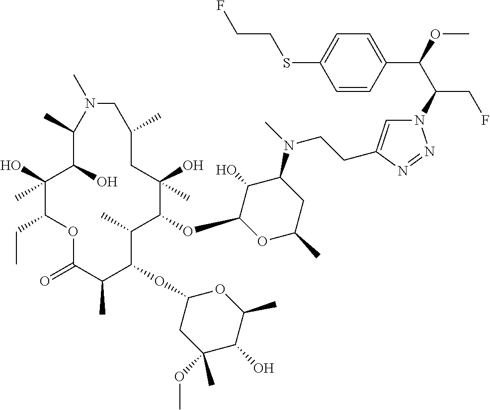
C1(O)(C)C(CC)OC(=O)C(C)C(OC2CC(OC)(C)C(O)C(C)O2)C(C)C(OC2OC(C)CC(N(C)CCC3=CN(C(C(OC)C4=CC=C(SCCF)C=C4)CF)N=N3)C2O)C(O)(C)CC(C)CN(C)C(C)C1O
